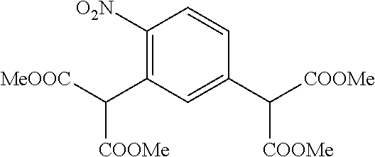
C1([O2N])=C(C([MeOOC])[COOMe])C=C(C([COOMe])[COOMe])C=C1
